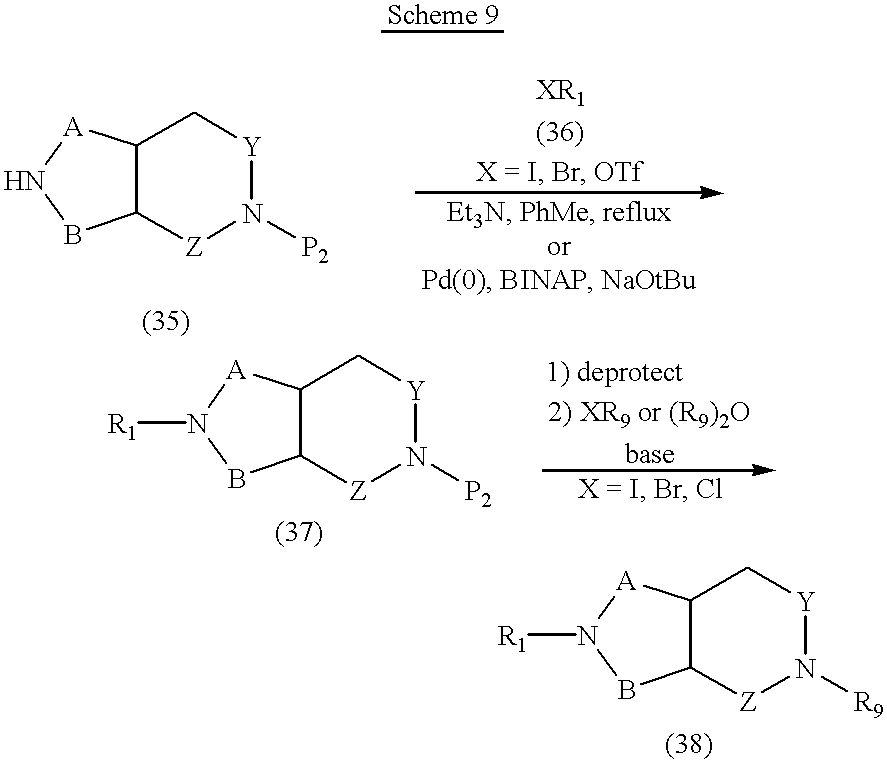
C12C([Z]N([P2])[Y]C1)BN[A]2.C12C([Z]N([P2])[Y]C1)BN([R1])[A]2.C12C([Z]N([R9])[Y]C1)BN([R1])[A]2
